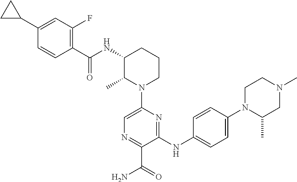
C1(C2CC2)=CC(F)=C(C(NC2C(C)N(C3=CN=C(C(=O)N)C(NC4=CC=C(N5C(C)CN(C)CC5)C=C4)=N3)CCC2)=O)C=C1
